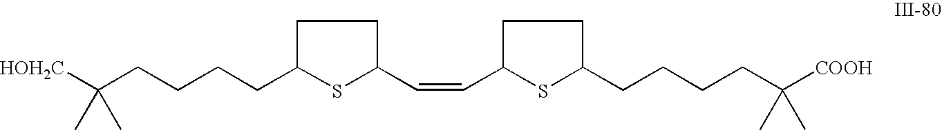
C(CCCC1SC(C=CC2SC(CCCCC([COOH])(C)C)CC2)CC1)C([HOH2C])(C)C
